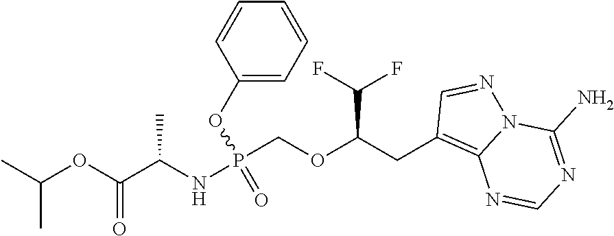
P(COC(CC1=C2N(N=C1)C(N)=NC=N2)C(F)F)(NC(C(OC(C)C)=O)C)(OC1=CC=CC=C1)=O
